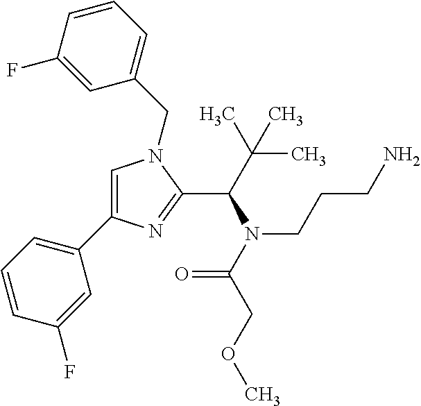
C1=C(C2=CC=CC(F)=C2)N=C(C(N(CCCN)C(=O)COC)C(C)(C)C)N1CC1=CC=CC(F)=C1
